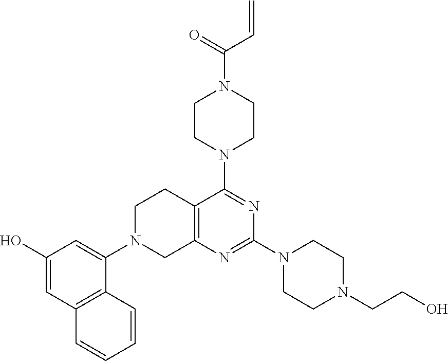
C12=C(N=C(N3CCN(CCO)CC3)N=C1N1CCN(C(=O)C=C)CC1)CN(C1=CC(O)=CC3=C1C=CC=C3)CC2
